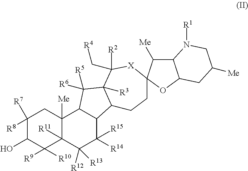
C1([R8])([R7])C(O)C([R9])([R10])C2([R11])C([Me])(C1)C1C(C([R15])([R14])C2([R12])[R13])C2C([R3])(C1([R5])[R6])C([R2])(C[R4])[X]C1(CC2)C([Me])C2C(O1)CC([Me])CN2[R1]
